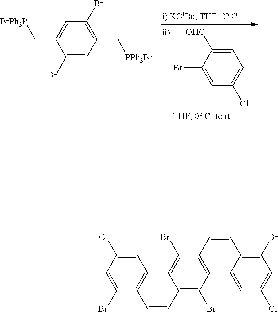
C1=C([OHC])C(Br)=CC(Cl)=C1.C1(Br)=CC(C[PPh3Br])=C(Br)C=C1C[BrPh3P].C1=C(Cl)C=C(Br)C(C=CC2=C(Br)C=C(C=CC3=C(Br)C=C(Cl)C=C3)C(Br)=C2)=C1
